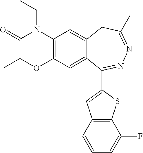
C12=C(C=C3C(=C1)CC(C)=NN=C3C1=CC3=C(S1)C(F)=CC=C3)OC(C)C(=O)N2CC
